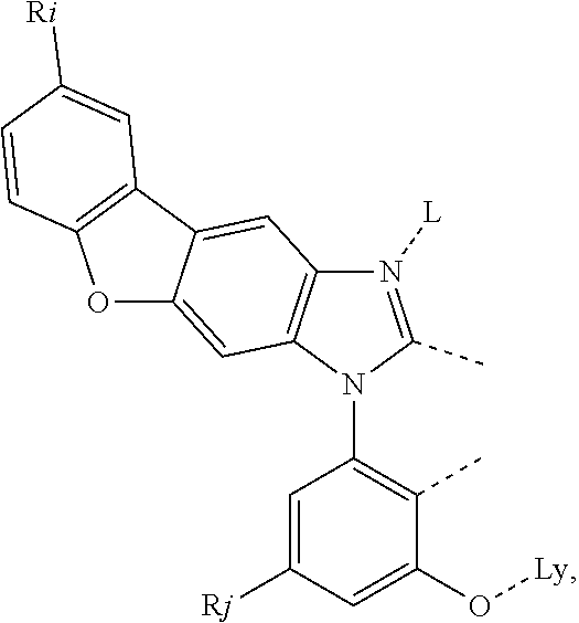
C1(N2C(C)=N([L])C3=C2C=C2C(=C3)C3=C(O2)C=CC([Ri])=C3)=C(C)C(O[Ly])=CC([Rj])=C1
